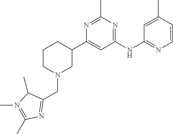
C1(C2CCCN(CC3=NC(C)=N(C)C3C)C2)=CC(NC2=NC=CC(C)=C2)=NC(C)=N1
